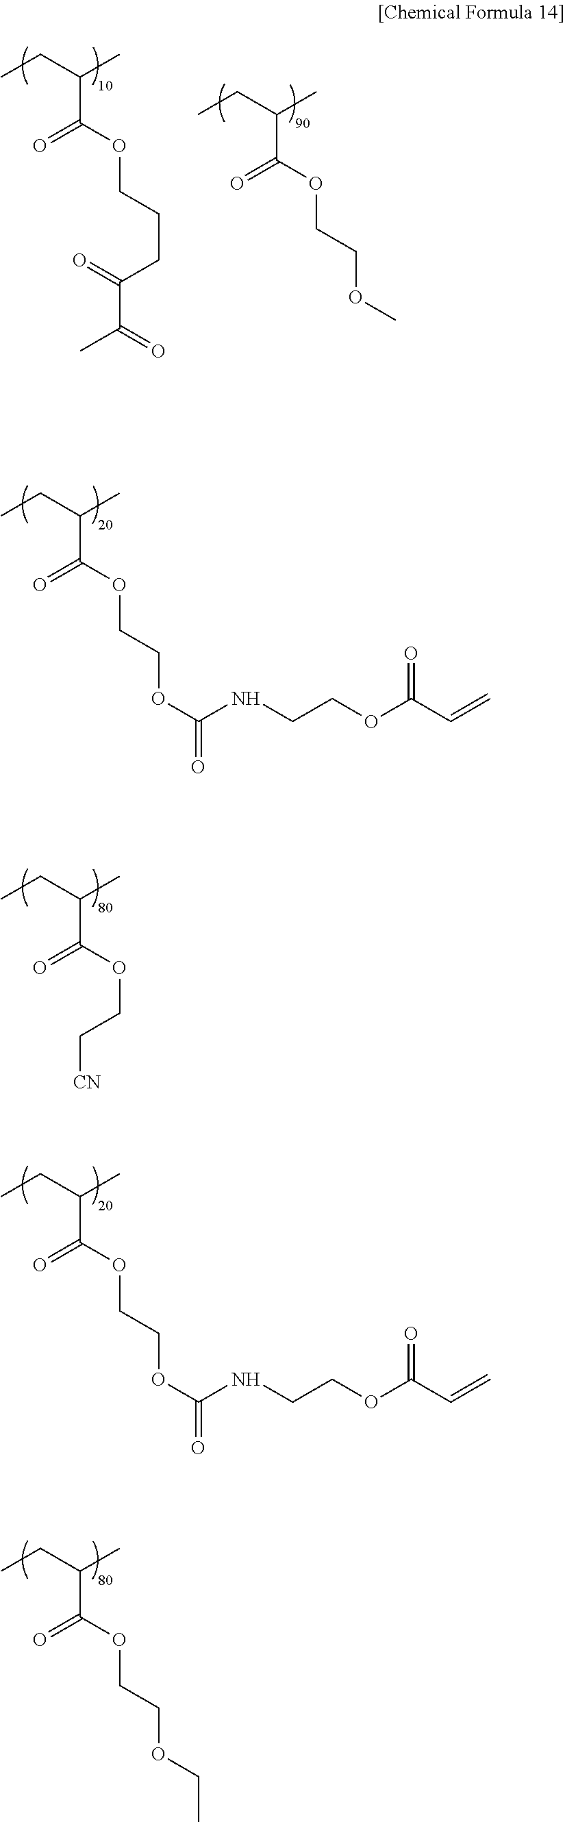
CCC(C)C(OCCCC(C(C)=O)=O)=O.CCC(C)C(OCCOC)=O.CCC(C)C(OCCOC(=O)NCCOC(C=C)=O)=O.CCC(C)C(OCCOC(=O)NCCOC(C=C)=O)=O.CCC(C)C(OCC[CN])=O.CCC(C)C(OCCOCC)=O
